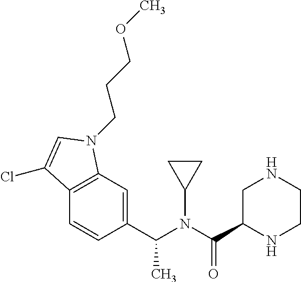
N(C(C1NCCNC1)=O)(C1CC1)C(C1=CC2=C(C=C1)C(Cl)=CN2CCCOC)C
